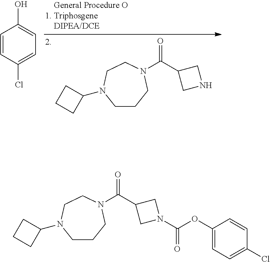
C1CCN(C(=O)C2CNC2)CCN1C1CCC1.C1=CC(Cl)=CC=C1O.C1CCN(C(=O)C2CN(C(=O)OC3=CC=C(Cl)C=C3)C2)CCN1C1CCC1
